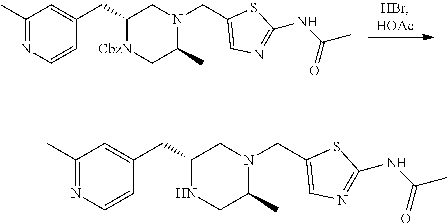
C1(CC2=CC(C)=NC=C2)[CbzN]CC(C)N(CC2=CN=C(NC(C)=O)S2)C1.C1(CC2=CC(C)=NC=C2)NCC(C)N(CC2=CN=C(NC(C)=O)S2)C1
